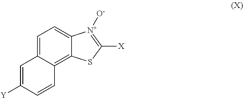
C1=C([Y])C=CC2=C3C(=CC=C12)[N+]([O-])=C([X])S3
